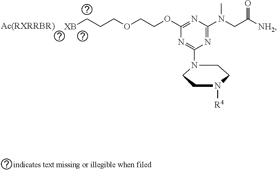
[XB]CCCOCCOC1=NC(N(CC([NH2])=O)C)=NC(N2CCN([R4])CC2)=N1.[Ac(RXRRBR)]
